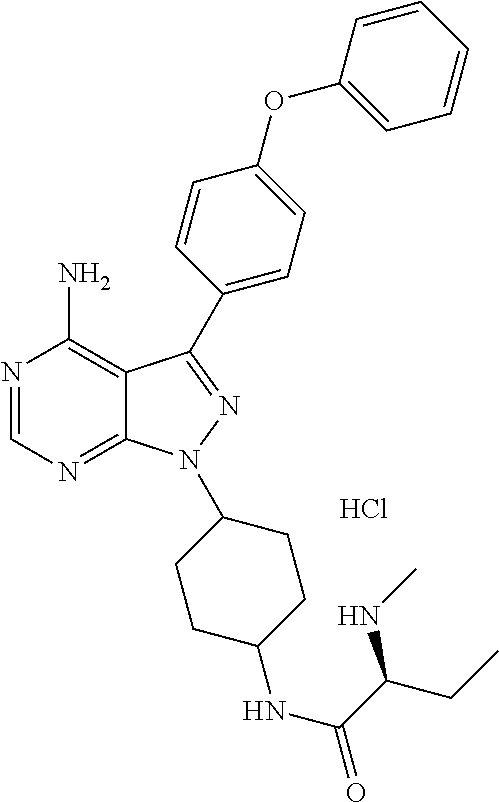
N1=CN=C2C(=C1N)C(C1=CC=C(OC3=CC=CC=C3)C=C1)=NN2C1CCC(NC(=O)C(CC)NC)CC1.Cl
